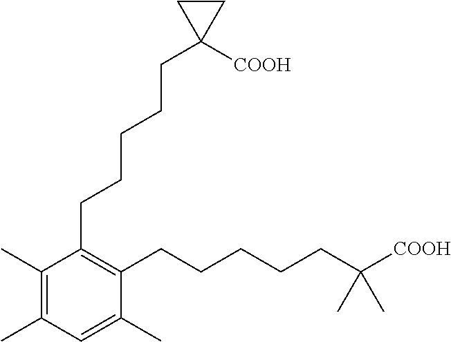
C1(C)=C(C)C=C(C)C(CCCCCC([COOH])(C)C)=C1CCCCCC1([COOH])CC1
